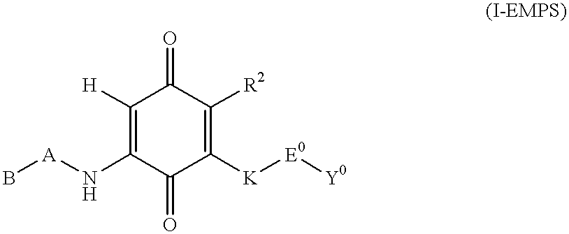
C1([H])=C(N[A]B)C(=O)C([K][E0][Y0])=C([R2])C1=O
